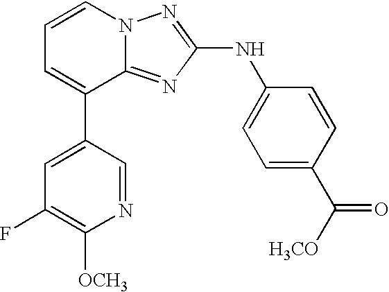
C1=CN2C(=NC(NC3=CC=C(C([H3CO])=O)C=C3)=N2)C(C2=CC(F)=C([OCH3])N=C2)=C1
